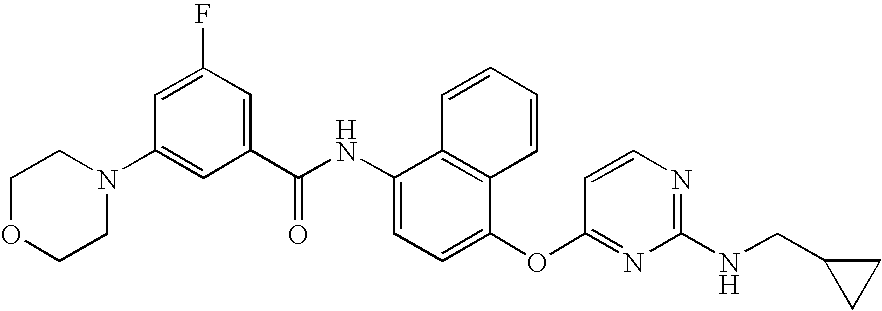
C1OCCN(C2=CC(C(NC3=CC=C(OC4=NC(NCC5CC5)=NC=C4)C4=C3C=CC=C4)=O)=CC(F)=C2)C1
